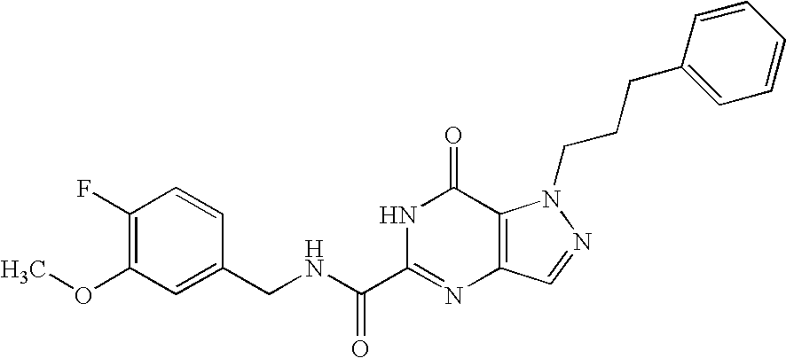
C1(CNC(C2=NC3=C(C(=O)N2)N(CCCC2=CC=CC=C2)N=C3)=O)=CC(OC)=C(F)C=C1
